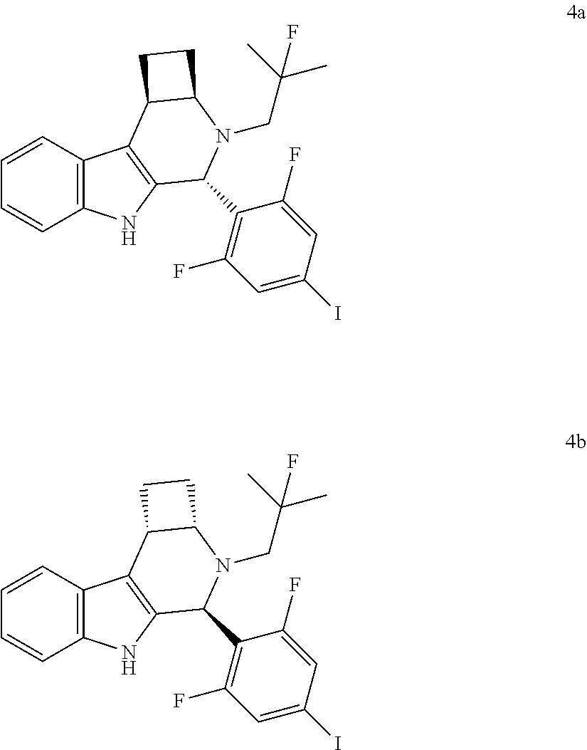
C1=CC2=C(C=C1)NC1=C2C2C(N(CC(C)(C)F)C1C1=C(F)C=C(I)C=C1F)CC2.C1=CC2=C(C=C1)NC1=C2C2C(N(CC(C)(C)F)C1C1=C(F)C=C(I)C=C1F)CC2
